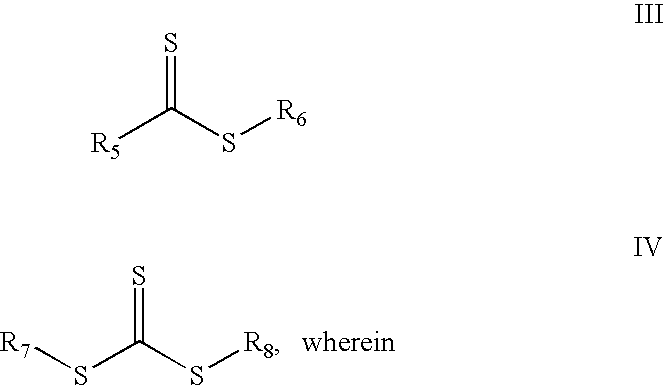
S=C(S[R8])S[R7].S=C(S[R6])[R5]
